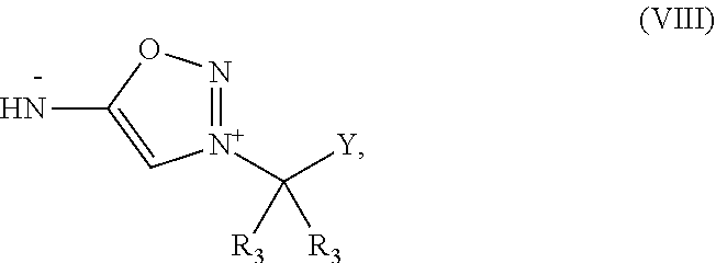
[N+]1(C([Y])([R3])[R3])=NOC(N)=C1
